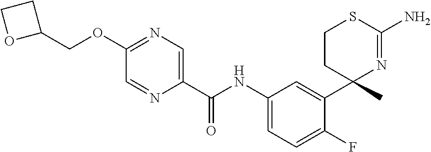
C1(C(NC2=CC=C(F)C(C3(C)N=C(N)SCC3)=C2)=O)=CN=C(OCC2CCO2)C=N1
